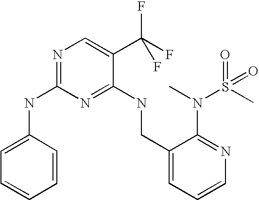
C1(CNC2=NC(NC3=CC=CC=C3)=NC=C2C(F)(F)F)=CC=CN=C1N(C)S(C)(=O)=O
